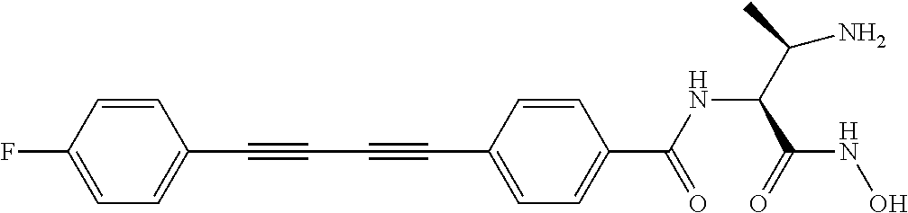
C1=CC(F)=CC=C1C#CC#CC1=CC=C(C(NC(C(N)C)C(=O)NO)=O)C=C1
